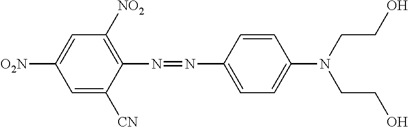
[NO2]C1=CC([NO2])=C(N=NC2=CC=C(N(CCO)CCO)C=C2)C([CN])=C1
